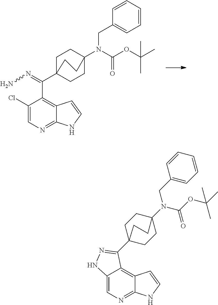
C1=CC(CN(C(OC(C)(C)C)=O)C23CCC(C(=NN)C4=C5C(=NC=C4Cl)NC=C5)(CC2)CC3)=CC=C1.C12=C3C(=NC=C1NN=C2C12CCC(N(CC4=CC=CC=C4)C(OC(C)(C)C)=O)(CC1)CC2)NC=C3
